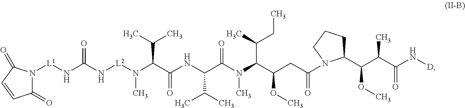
[L2](N(C)C(C(NC(C(N(C(C(CC(N1C(C(C(C(N[D])=O)C)OC)CCC1)=O)OC)C(C)CC)C)=O)C(C)C)=O)C(C)C)NC(N[L1]N1C(=O)C=CC1=O)=O
